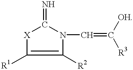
[X]1C([R1])=C([R2])N(C=C([OH])[R3])C1=N
